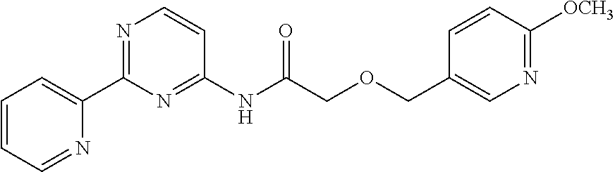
C1=CC=NC(C2=NC=CC(NC(COCC3=CN=C([OCH3])C=C3)=O)=N2)=C1
